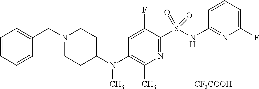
C1=CC=CC(CN2CCC(N(C3=C(C)N=C(S(NC4=NC(F)=CC=C4)(=O)=O)C(F)=C3)C)CC2)=C1.[CF3COOH]
